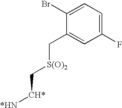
C1(Br)=CC=C(F)C=C1C[S(O)2]C[CH*][*HN]
